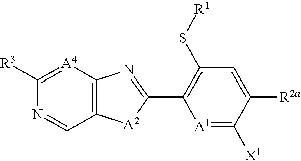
C1(S[R1])=C(C2=NC3=C([A2]2)C=NC([R3])=[A4]3)[A1]=C([X1])C([R2a])=C1
